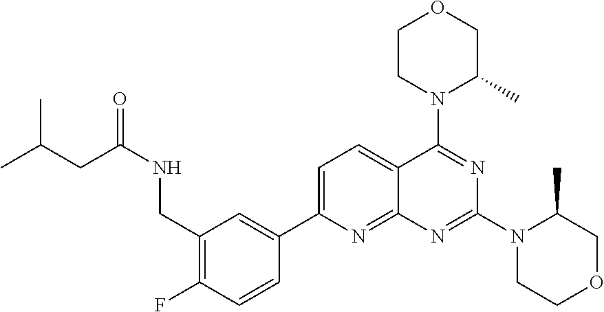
C1(CNC(CC(C)C)=O)=C(F)C=CC(C2=CC=C3C(=N2)N=C(N2CCOCC2C)N=C3N2C(C)COCC2)=C1
